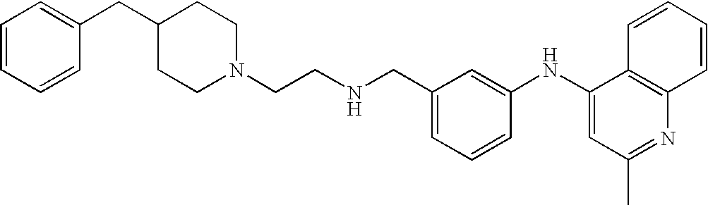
C1=CC=CC(CC2CCN(CCNCC3=CC=CC(NC4=CC(C)=NC5=C4C=CC=C5)=C3)CC2)=C1
